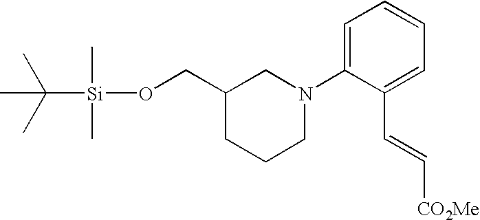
C([Si](OCC1CCCN(C2=CC=CC=C2C=C[CO2Me])C1)(C)C)(C)(C)C
